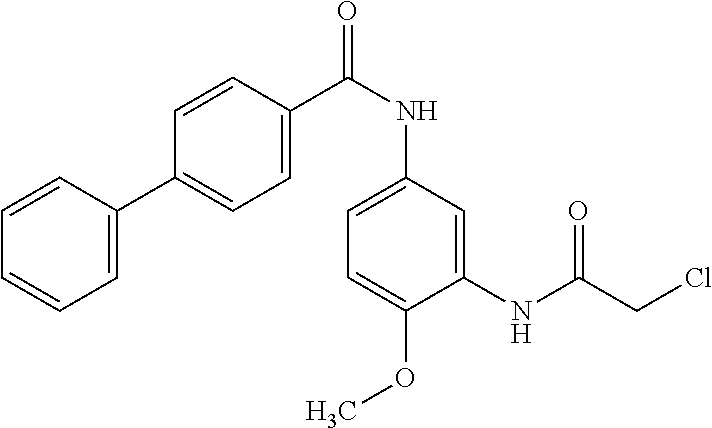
C1=C(OC)C(NC(CCl)=O)=CC(NC(=O)C2=CC=C(C3=CC=CC=C3)C=C2)=C1
